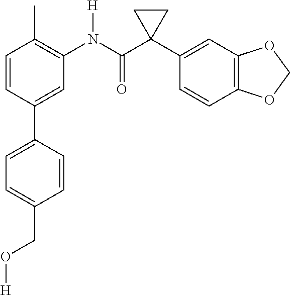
C1=CC(C)=C(N(C(C2(C3=CC4=C(C=C3)OCO4)CC2)=O)[H])C=C1C1=CC=C(CO[H])C=C1
